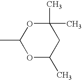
C1(C)OC(C)CC(C)(C)O1
